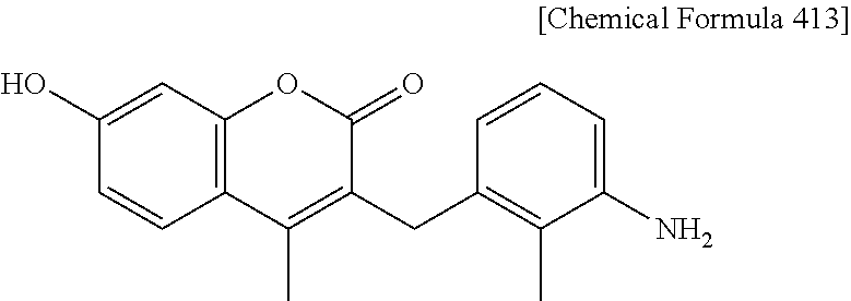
C12=C(C=C(O)C=C1)OC(=O)C(CC1=C(C)C(N)=CC=C1)=C2C
